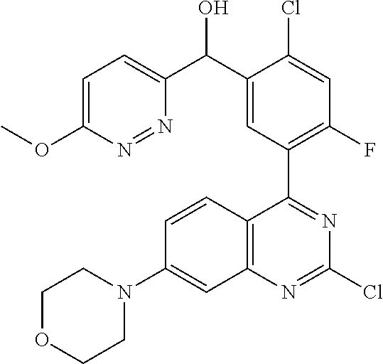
C1OCCN(C2=CC3=C(C=C2)C(C2=C(F)C=C(Cl)C(C(C4=CC=C(OC)N=N4)O)=C2)=NC(Cl)=N3)C1
